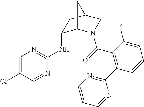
C1=C(Cl)C=NC(NC2C3N(C(=O)C4=C(C5=NC=CC=N5)C=CC=C4F)CC(C2)C3)=N1
